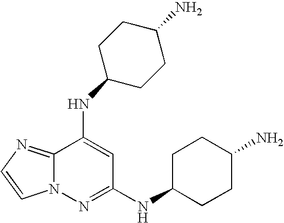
C12=NC=CN1N=C(NC1CCC(N)CC1)C=C2NC1CCC(N)CC1
